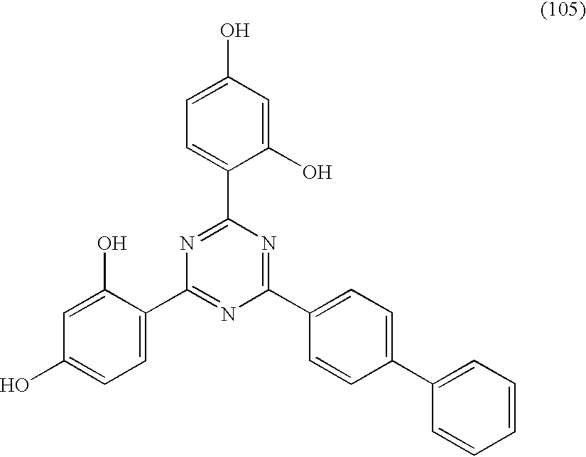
OC1=CC=C(C2=NC(C3=CC=C(C4=CC=CC=C4)C=C3)=NC(C3=CC=C(O)C=C3O)=N2)C(O)=C1
